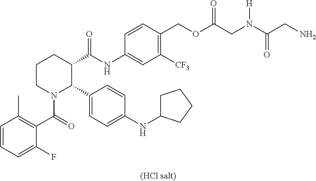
C1=CC=C(F)C(C(=O)N2C(C3=CC=C(NC4CCCC4)C=C3)C(C(NC3=CC([CF3])=C(COC(CN(C(CN)=O)[H])=O)C=C3)=O)CCC2)=C1C
